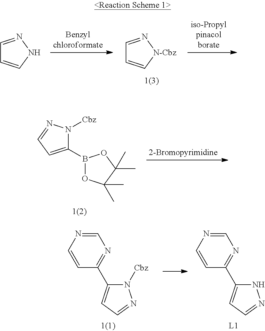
C1=NNC=C1.C1=N[N-Cbz]C=C1.C1(B2OC(C)(C)C(C)(C)O2)=CC=NN1[Cbz].N1([Cbz])C(C2=NC=NC=C2)=CC=N1.N1C(C2=NC=NC=C2)=CC=N1
